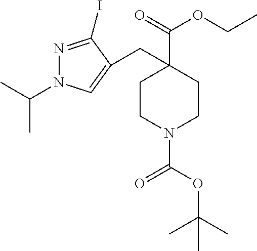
N1=C(I)C(CC2(C(OCC)=O)CCN(C(=O)OC(C)(C)C)CC2)=CN1C(C)C
